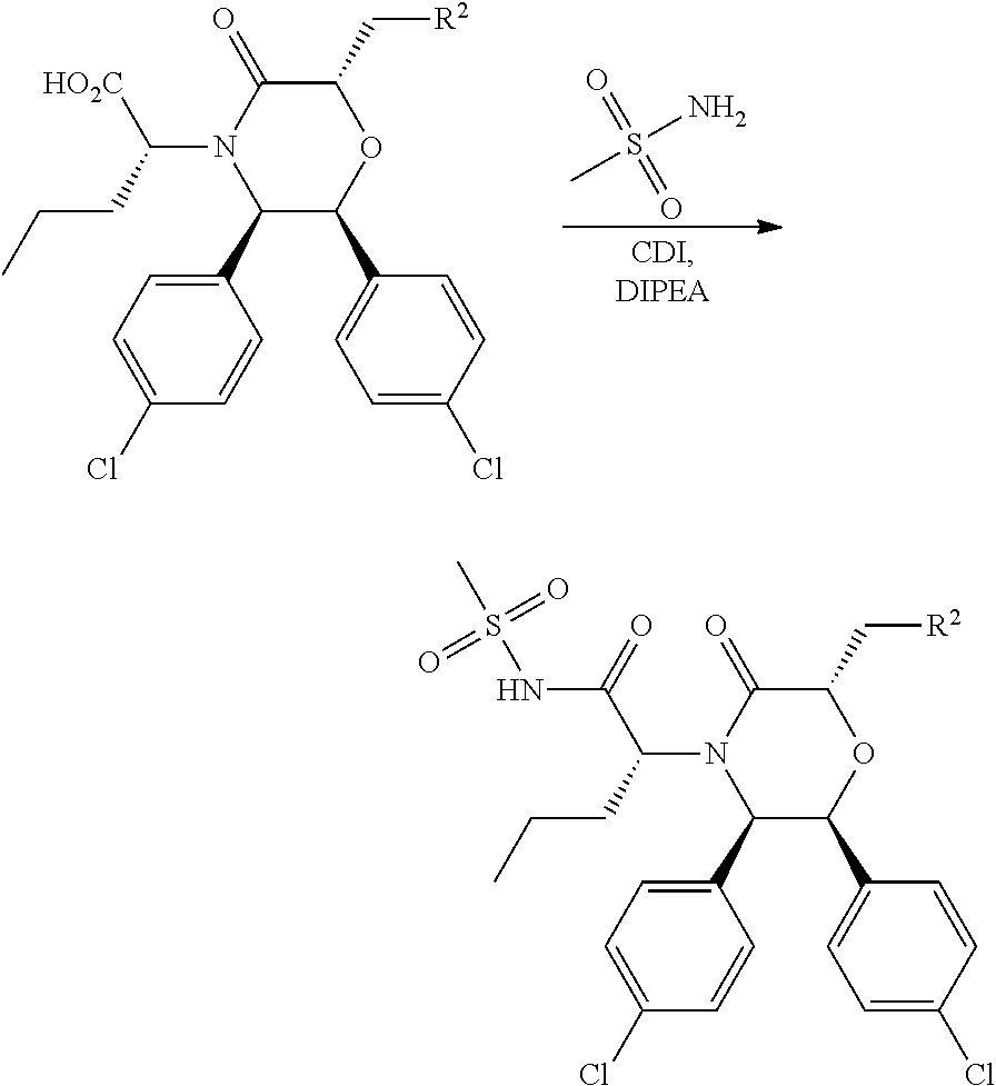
C1=C(Cl)C=CC(C2C(C3=CC=C(Cl)C=C3)OC(C[R2])C(=O)N2C(C(NS(C)(=O)=O)=O)CCC)=C1.C1=C(Cl)C=CC(C2C(C3=CC=C(Cl)C=C3)OC(C[R2])C(=O)N2C([HO2C])CCC)=C1.CS(N)(=O)=O
